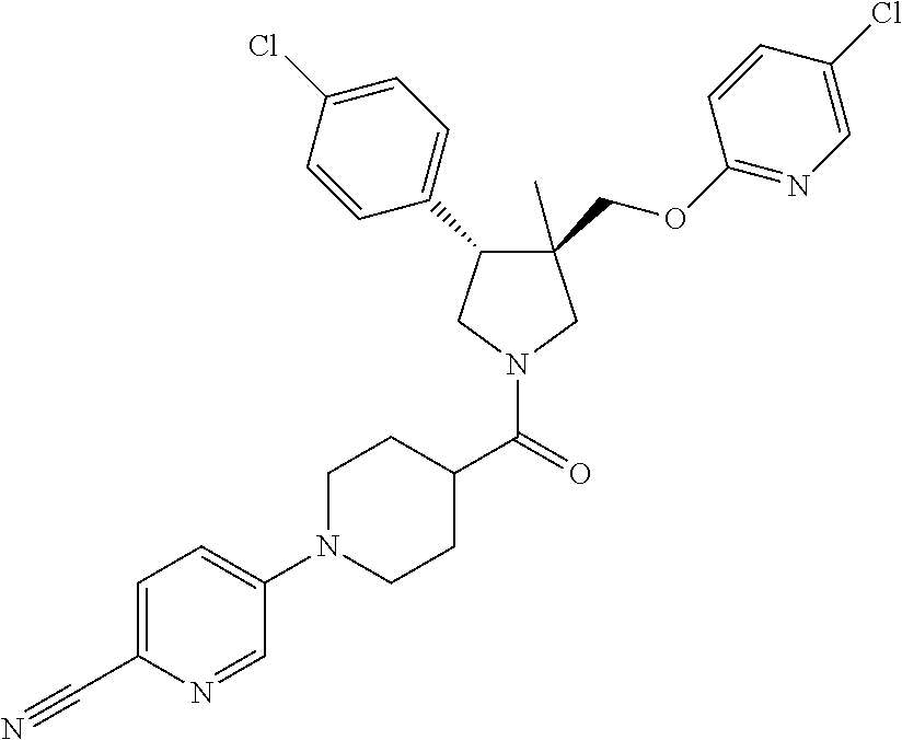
C1(COC2=NC=C(Cl)C=C2)(C)C(C2=CC=C(Cl)C=C2)CN(C(C2CCN(C3=CC=C(C#N)N=C3)CC2)=O)C1
